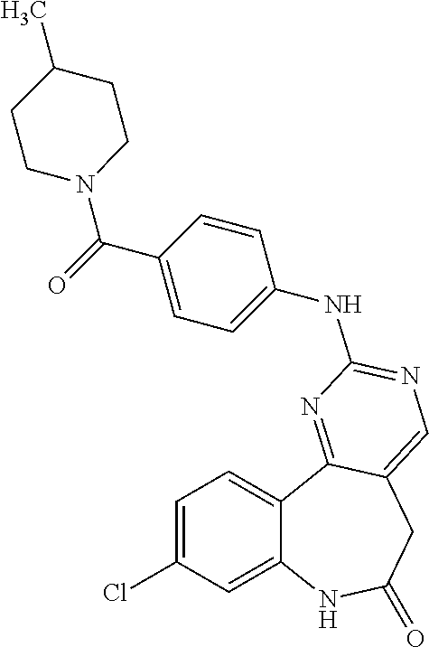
C1=C(Cl)C=C2C(=C1)C1=NC(NC3=CC=C(C(=O)N4CCC(C)CC4)C=C3)=NC=C1CC(=O)N2
